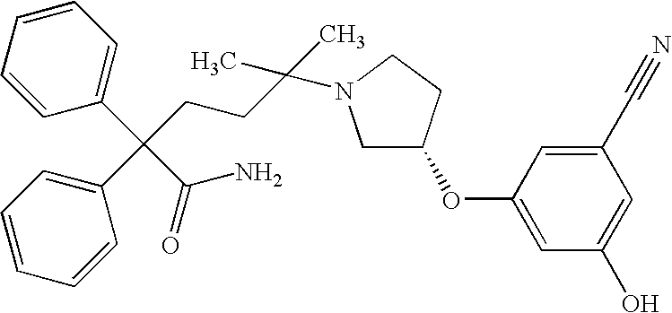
C1C(OC2=CC(O)=CC(C#N)=C2)CCN1C(CCC(C1=CC=CC=C1)(C1=CC=CC=C1)C(N)=O)(C)C
